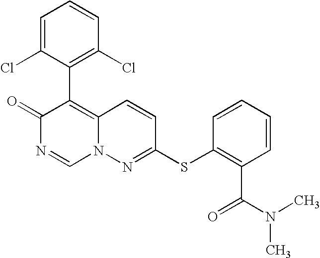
O=C1N=CN2C(=C1C1=C(Cl)C=CC=C1Cl)C=CC(SC1=C(C(=O)N(C)C)C=CC=C1)=N2
